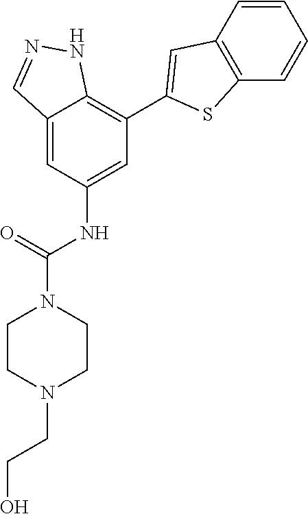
C12=CC(NC(=O)N3CCN(CCO)CC3)=CC(C3=CC4=C(S3)C=CC=C4)=C1NN=C2
